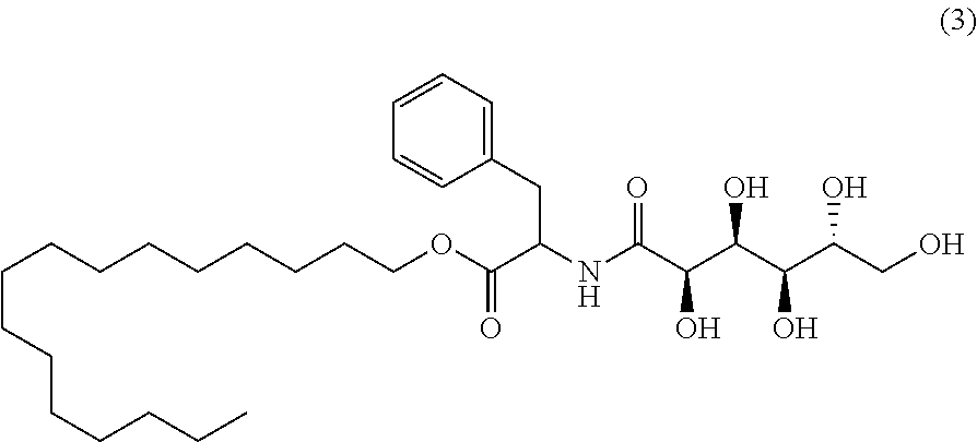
O(C(C(NC(C(C(C(C(CO)O)O)O)O)=O)CC1=CC=CC=C1)=O)CCCCCCCCCCCCCCCC
